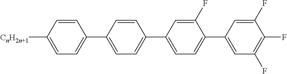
[CnH2n+1]C1=CC=C(C2=CC=C(C3=CC=C(C4=CC(F)=C(F)C(F)=C4)C(F)=C3)C=C2)C=C1
